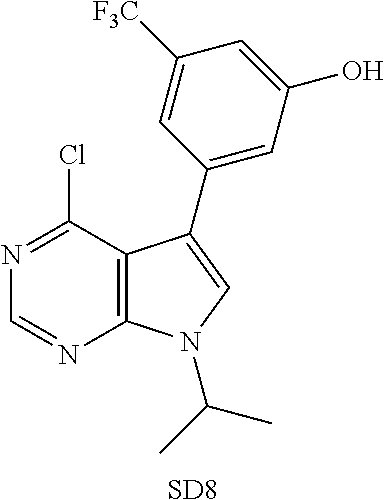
C12=C(C(Cl)=NC=N1)C(C1=CC(O)=CC([F3C])=C1)=CN2C(C)C.[SD8]
